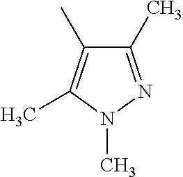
C1(C)=NN(C)C(C)=C1C
